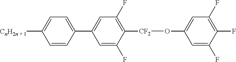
C1=CC(C2=CC(F)=C([CF2]OC3=CC(F)=C(F)C(F)=C3)C(F)=C2)=CC=C1[CnH2n + 1]
